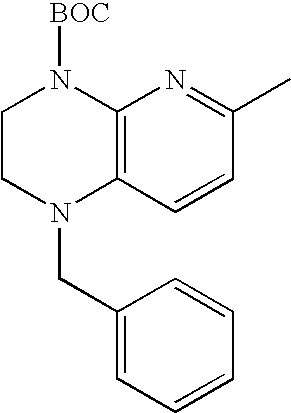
C1CN(CC2=CC=CC=C2)C2=C(N1[BOC])N=C(C)C=C2
